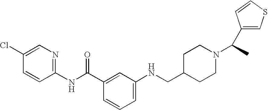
C1=C(Cl)C=CC(NC(C2=CC(NCC3CCN(C(C4=CSC=C4)C)CC3)=CC=C2)=O)=N1
